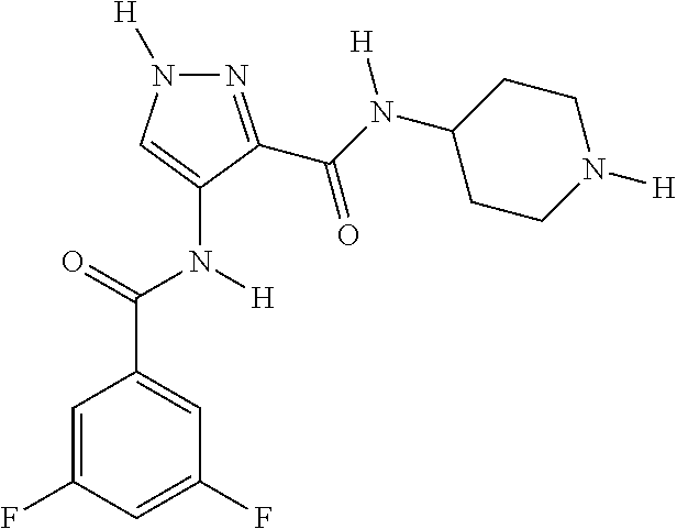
C1=C(F)C=C(F)C=C1C(=O)N([H])C1=CN([H])N=C1C(N(C1CCN([H])CC1)[H])=O
